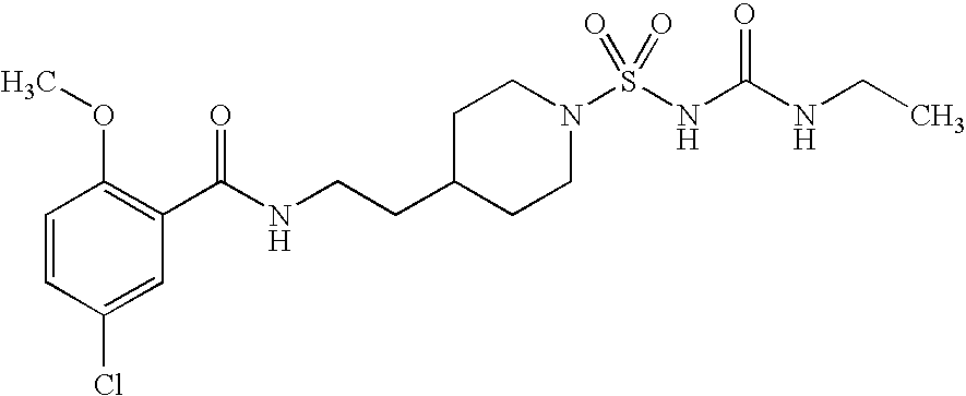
C1=CC(Cl)=CC(C(NCCC2CCN(S(NC(NCC)=O)(=O)=O)CC2)=O)=C1OC
